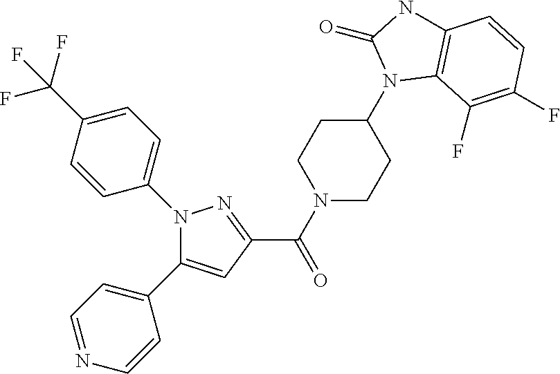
C1(C(N2CCC(N3C4=C(NC3=O)C=CC(F)=C4F)CC2)=O)=NN(C2=CC=C(C(F)(F)F)C=C2)C(C2=CC=NC=C2)=C1
